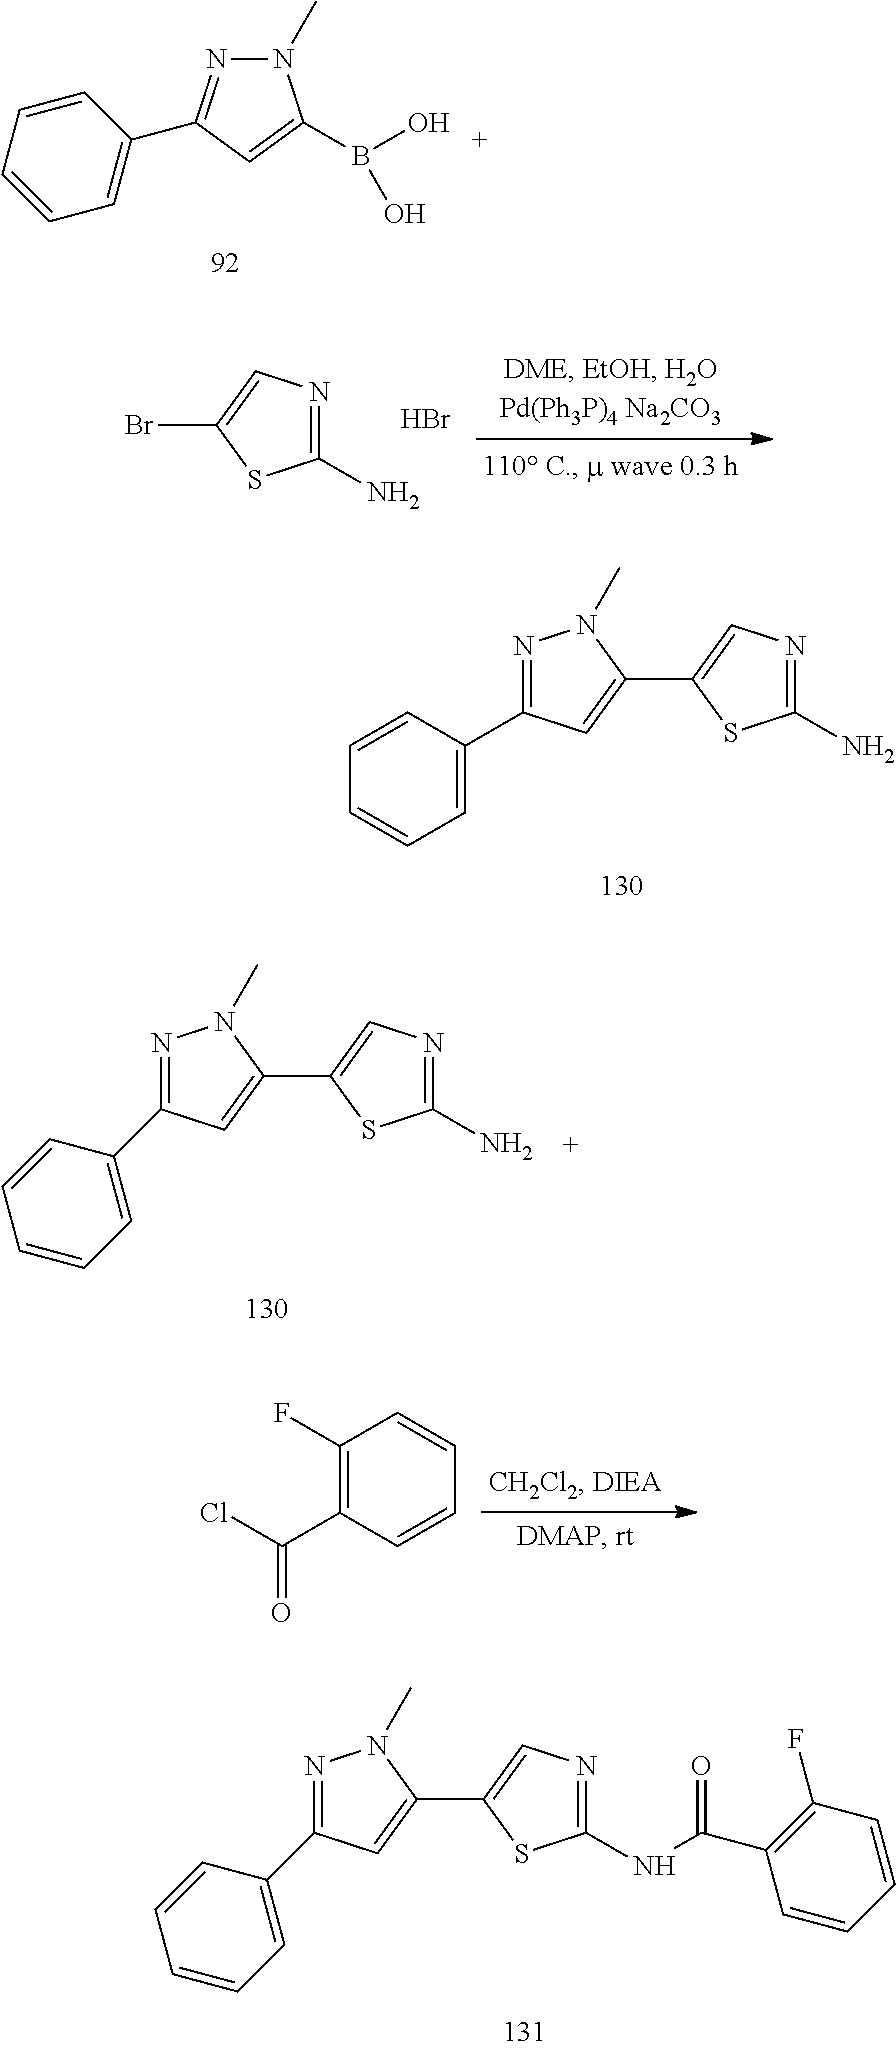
C1=CC=CC=C1C1=NN(C)C(B(O)O)=C1.C1(N)=NC=C(Br)S1.Br.C1(N)=NC=C(C2=CC(C3=CC=CC=C3)=NN2C)S1.C1(N)=NC=C(C2=CC(C3=CC=CC=C3)=NN2C)S1.C1(F)=C(C(Cl)=O)C=CC=C1.C1(NC(=O)C2=C(F)C=CC=C2)=NC=C(C2=CC(C3=CC=CC=C3)=NN2C)S1
